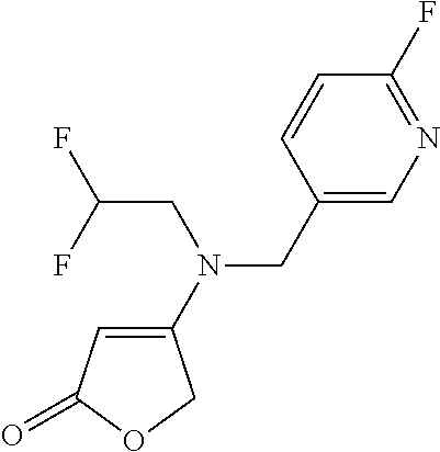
C1=C(N(CC2=CN=C(F)C=C2)CC(F)F)COC1=O
